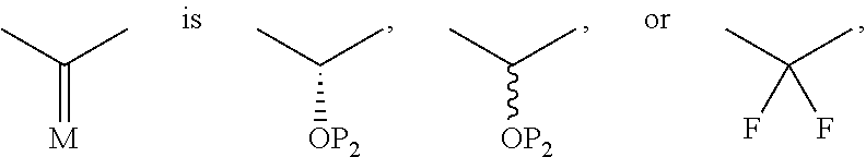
C([OP2])(C)C.C([OP2])(C)C.C(F)(C)(C)F.C(=[M])(C)C
